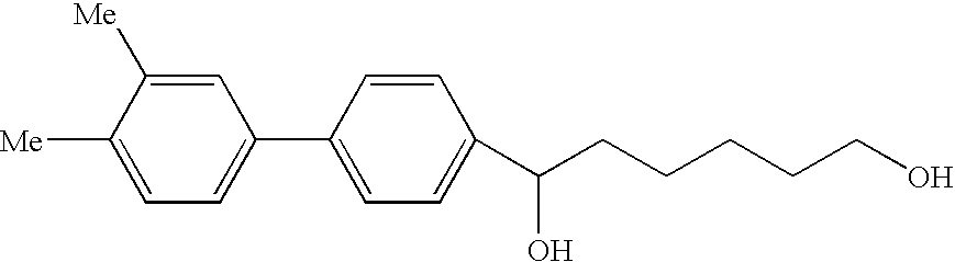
C1=C([Me])C([Me])=CC=C1C1=CC=C(C(CCCCCO)O)C=C1
